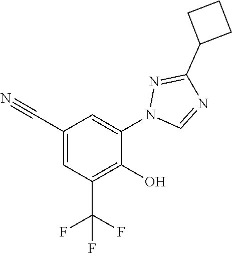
C1=C(C#N)C=C(N2N=C(C3CCC3)N=C2)C(O)=C1C(F)(F)F
